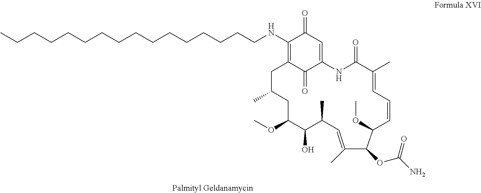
CCCCCCCCCCCCCCCCNC1=C2C(=O)C(=CC1=O)NC(=O)C(C)=CC=CC(OC)C(OC(=O)N)C(C)=CC(C)C(O)C(OC)CC(C)C2
